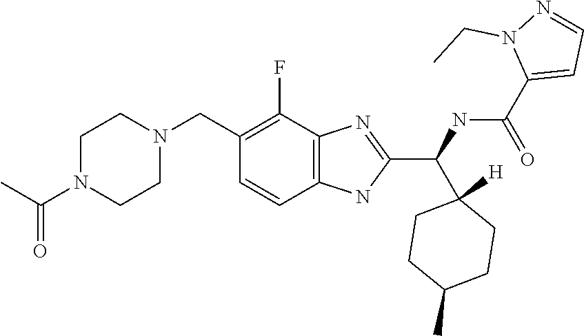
C1=C(C(=O)NC(C2=NC3=C(C=CC(CN4CCN(C(C)=O)CC4)=C3F)N2)C2([H])CCC(C)CC2)N(CC)N=C1
